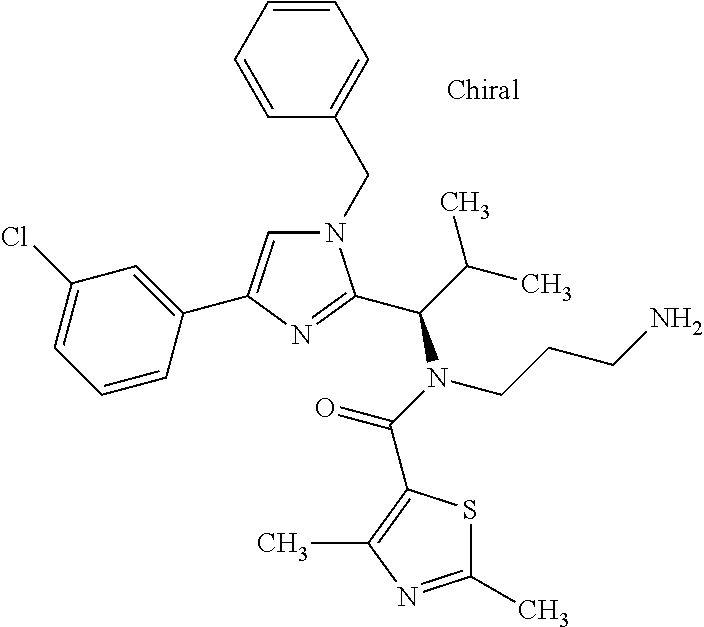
N1(CC2=CC=CC=C2)C=C(C2=CC(Cl)=CC=C2)N=C1C(N(C(=O)C1=C(C)N=C(C)S1)CCCN)C(C)C
